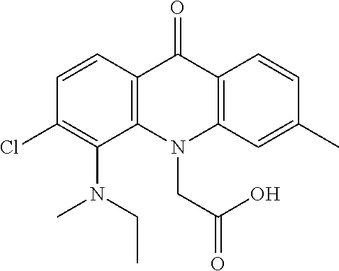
C12=C(N(CC(=O)O)C3=C(C1=O)C=CC(C)=C3)C(N(C)CC)=C(Cl)C=C2
